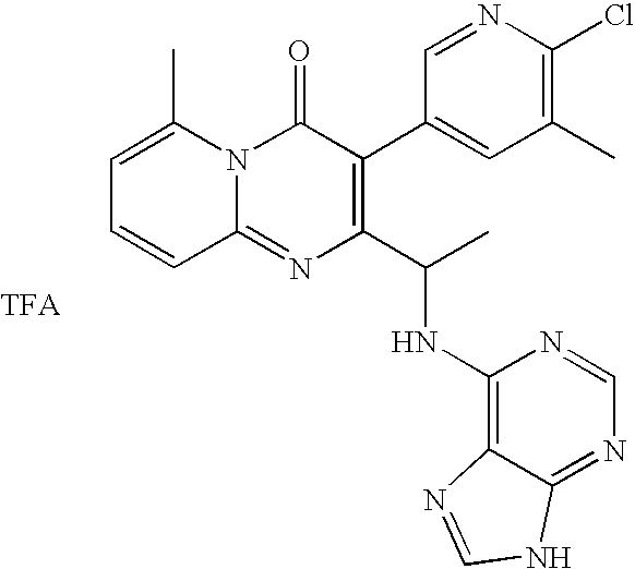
C1=C(C)N2C(=NC(C(C)NC3=C4C(=NC=N3)NC=N4)=C(C3=CC(C)=C(Cl)N=C3)C2=O)C=C1
